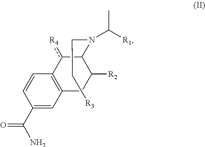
C1(C(N)=O)=CC2=C(C=C1)c([R4])C(N(C(C)[R1])CC[R3])C([R2])C2
